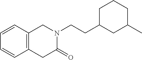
C1=CC2=C(C=C1)CN(CCC1CC(C)CCC1)C(=O)C2
